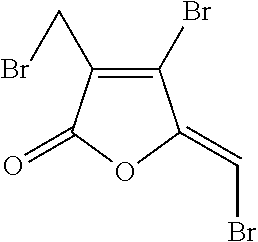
C1(Br)=C(CBr)C(=O)OC1=CBr
